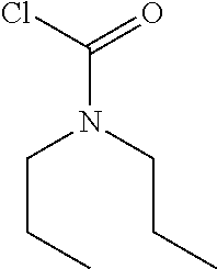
C(N(CCC)CCC)(Cl)=O
